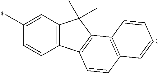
C1=C(C)C=CC2=C1C(C)(C)C1=C2C=CC2=C1C=CC=C2
